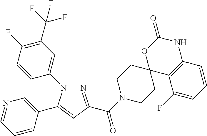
N1(C2=CC(C(F)(F)F)=C(F)C=C2)N=C(C(N2CCC3(CC2)C2=C(NC(=O)O3)C=CC=C2F)=O)C=C1C1=CN=CC=C1
